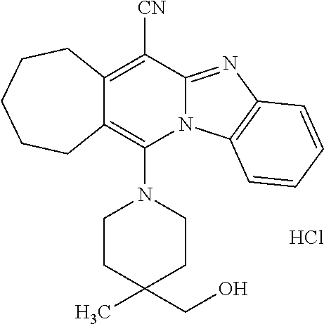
Cl.C12=C([CN])C3=NC4=C(N3C(N3CCC(C)(CO)CC3)=C1CCCCC2)C=CC=C4
